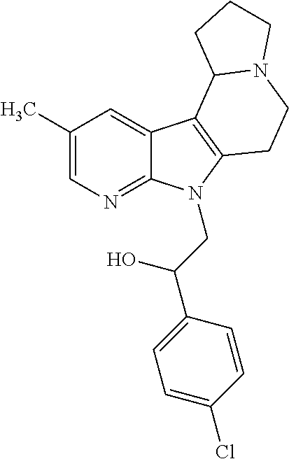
C1(C)=CN=C2C(=C1)C1=C(N2CC(C2=CC=C(Cl)C=C2)O)CCN2C1CCC2
